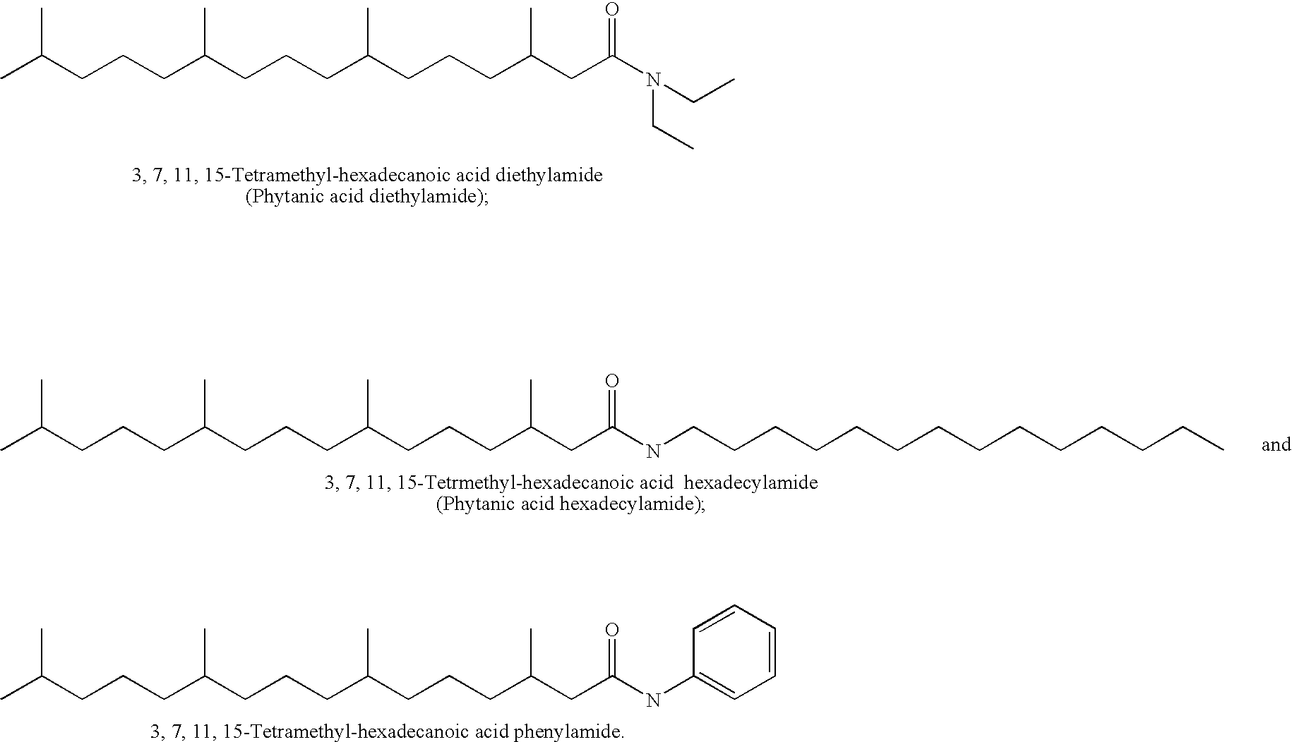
CC(CCCC(CCCC(CCCC(CC(N(CC)CC)=O)C)C)C)C.CC(CCCC(CCCC(CCCC(CC(NCCCCCCCCCCCCCC)=O)C)C)C)C.CC(CCCC(CCCC(CCCC(CC(NC1=CC=CC=C1)=O)C)C)C)C
